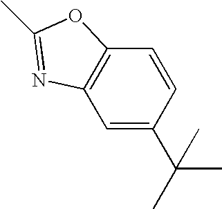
C1=C(C(C)(C)C)C=CC2=C1N=C(C)O2
